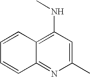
C1(C)=CC(NC)=C2C(=N1)C=CC=C2
